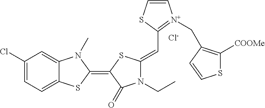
[Cl-].C1(Cl)=CC=C2C(=C1)N(C)C(=C1SC(=CC3=[N+](CC4=C([COOMe])SC=C4)C=CS3)N(CC)C1=O)S2
